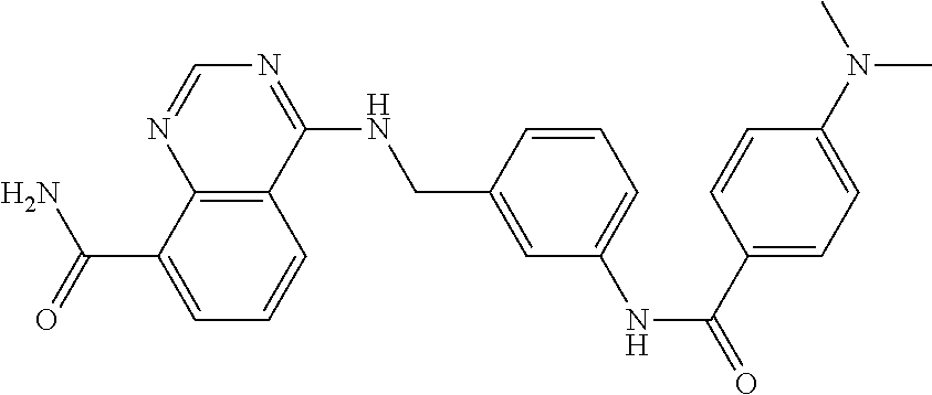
C(C1=CC=CC2=C1N=CN=C2NCC1=CC(NC(=O)C2=CC=C(N(C)C)C=C2)=CC=C1)(N)=O
